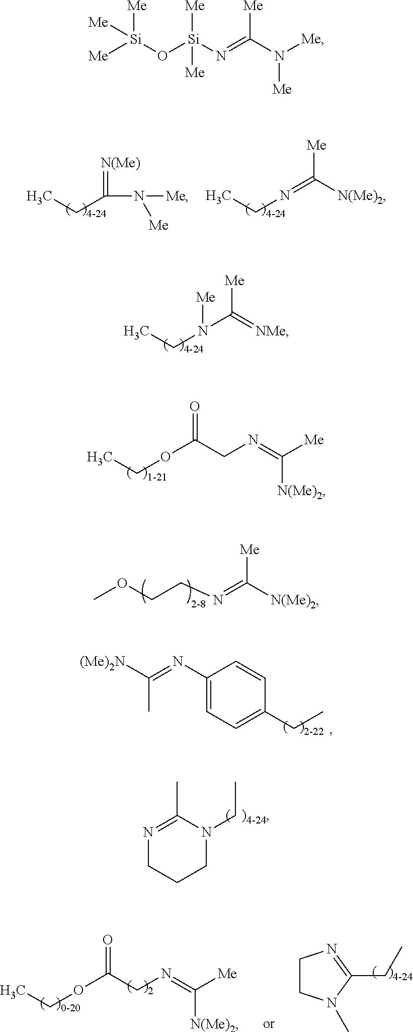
CCC(N([Me])[Me])=[N(Me)].CCN=C([N(Me)2])[Me].COCCN=C([N(Me)2])[Me].[(Me)2N]C(=NC1=CC=C(CC)C=C1)C.CCN(C(=[NMe])[Me])[Me].CCOC(CN=C([Me])[N(Me)2])=O.N1=C(C)N(CC)CCC1.C1CN(C)C(CC)=N1.CCOC(CN=C([Me])[N(Me)2])=O.[Me][Si](O[Si](N=C(N([Me])[Me])[Me])([Me])[Me])([Me])[Me]
